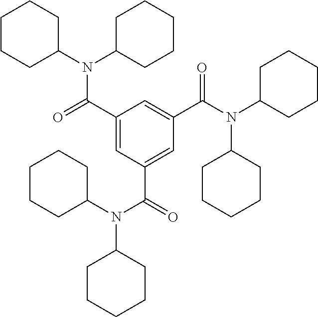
C1(C(=O)N(C2CCCCC2)C2CCCCC2)=CC(C(=O)N(C2CCCCC2)C2CCCCC2)=CC(C(N(C2CCCCC2)C2CCCCC2)=O)=C1
